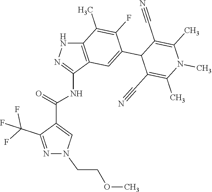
C12=C(C(NC(C3=CN(CCOC)N=C3C(F)(F)F)=O)=NN1)C=C(C1C(C#N)=C(C)N(C)C(C)=C1C#N)C(F)=C2C
